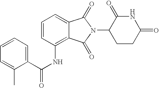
C1=C2C(=C(NC(=O)C3=CC=CC=C3C)C=C1)C(=O)N(C1CCC(=O)NC1=O)C2=O
